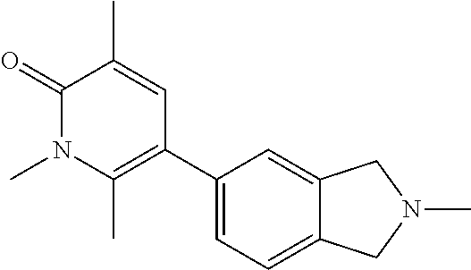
C12=CC=C(C3=C(C)N(C)C(=O)C(C)=C3)C=C1CN(C)C2
